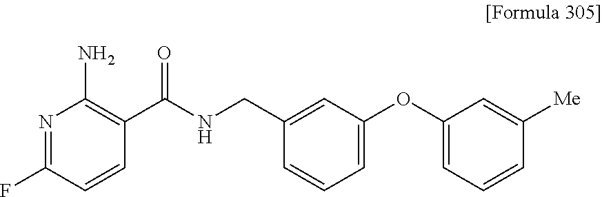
N1=C(F)C=CC(C(NCC2=CC(OC3=CC=CC([Me])=C3)=CC=C2)=O)=C1N
